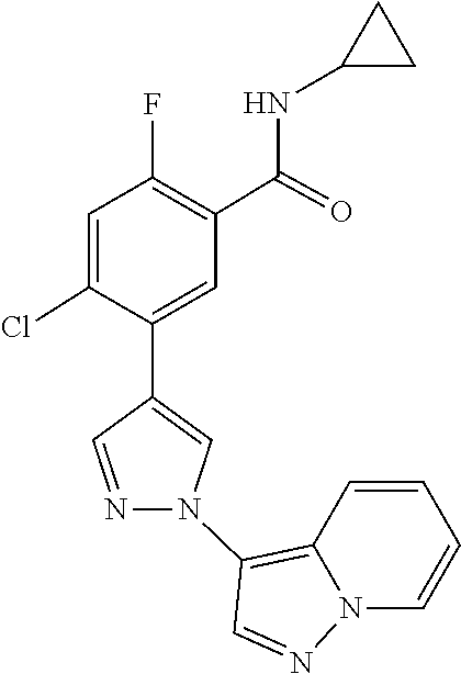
C12=C(N3C=C(C4=CC(C(NC5CC5)=O)=C(F)C=C4Cl)C=N3)C=NN1C=CC=C2
